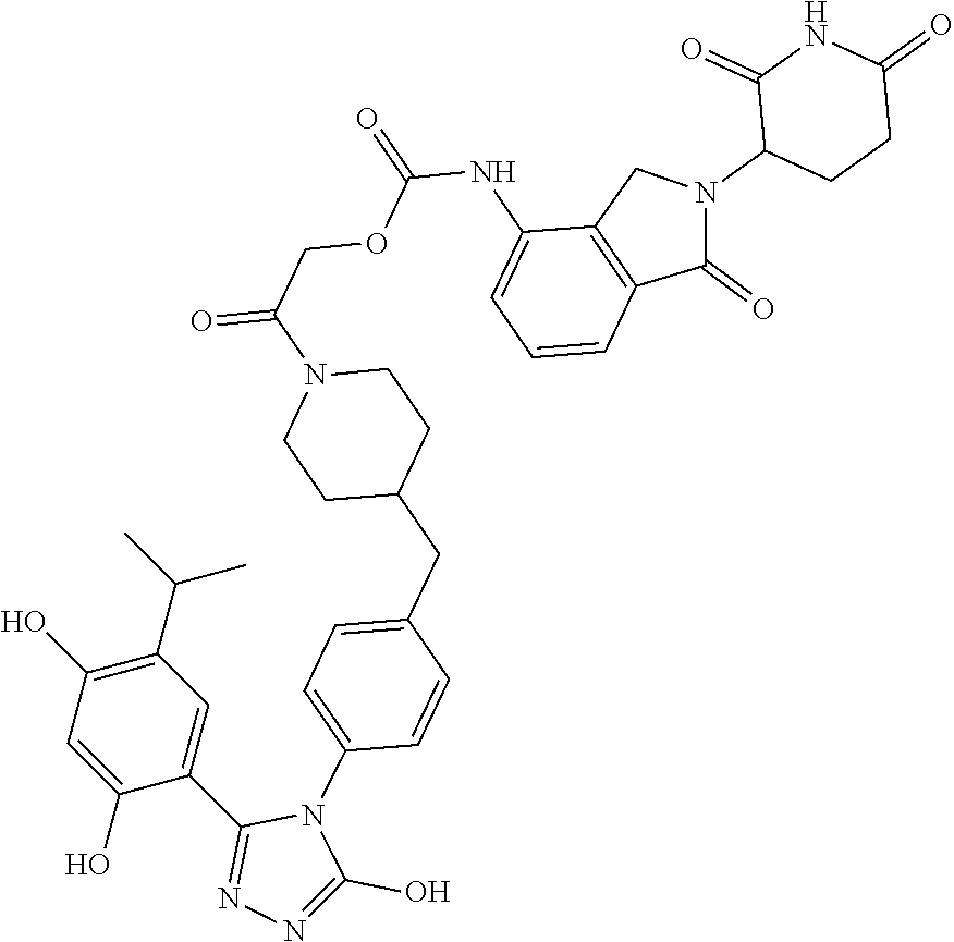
C1(C(C)C)=C(O)C=C(O)C(C2=NN=C(O)N2C2=CC=C(CC3CCN(C(COC(NC4=CC=CC5=C4CN(C4CCC(=O)NC4=O)C5=O)=O)=O)CC3)C=C2)=C1
